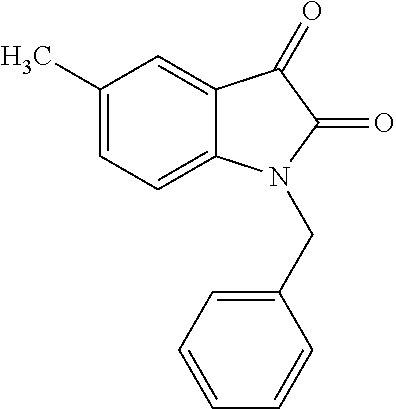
C1(C)=CC=C2C(=C1)C(=O)C(=O)N2CC1=CC=CC=C1
